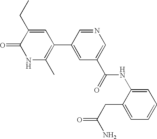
C1(=O)NC(C)=C(C2=CC(C(=O)NC3=CC=CC=C3CC(=O)N)=CN=C2)C=C1CC
